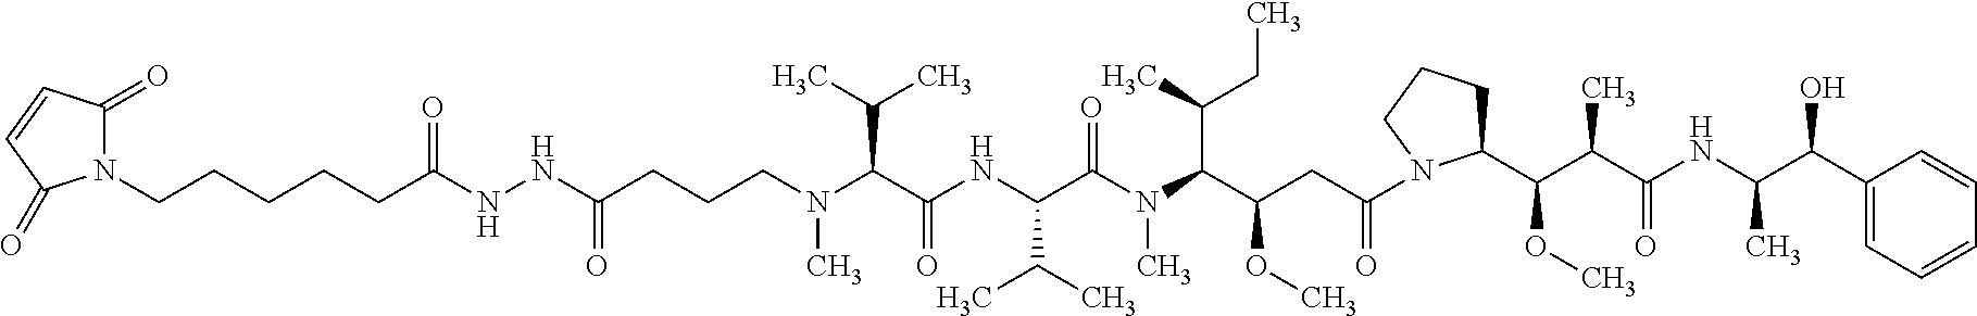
C(CCCN(C(C(NC(C(N(C(C(CC(=O)N1C(C(C(C(NC(C)C(O)C2=CC=CC=C2)=O)C)OC)CCC1)OC)C(C)CC)C)=O)C(C)C)=O)C(C)C)C)(NNC(CCCCCN1C(=O)C=CC1=O)=O)=O
